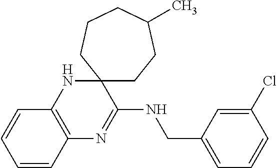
C12(CCC(C)CCC1)NC1=C(N=C2NCC2=CC=CC(Cl)=C2)C=CC=C1
